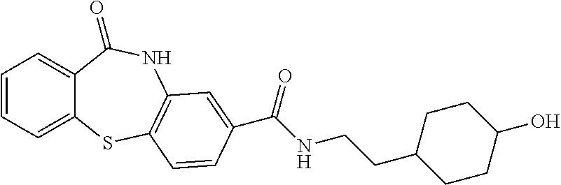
C1=CC=C2C(=C1)C(=O)NC1=C(S2)C=CC(C(NCCC2CCC(O)CC2)=O)=C1
